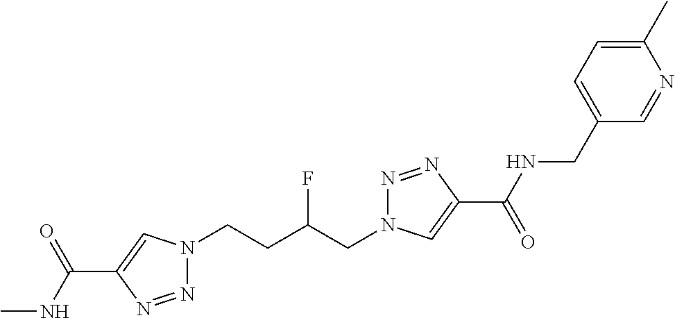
N1(CCC(CN2N=NC(C(=O)NCC3=CC=C(C)N=C3)=C2)F)N=NC(C(NC)=O)=C1
